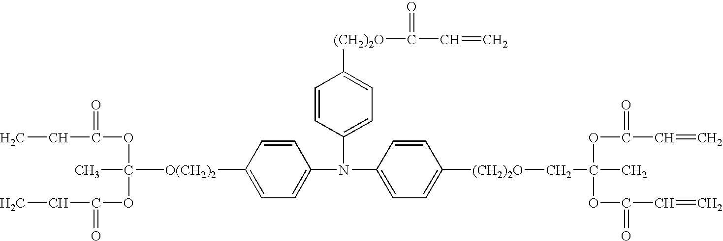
C1=CC(N(C2=CC=C([O(CH2)2]C(C)(OC(=O)CC)OC(=O)CC)C=C2)C2=CC=C([(CH2)2O]CC(OC(C=C)=O)(OC(C=C)=O)C)C=C2)=CC=C1[(CH2)2O]C(=O)C=C
